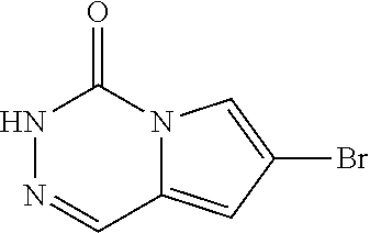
N1N=CC2=CC(Br)=CN2C1=O
